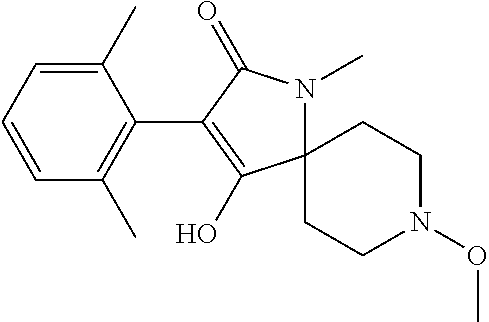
C12(N(C)C(=O)C(C3=C(C)C=CC=C3C)=C1O)CCN(OC)CC2
